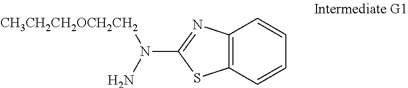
NN(C1=NC2=C(S1)C=CC=C2)[CH3CH2CH2OCH2CH2]
